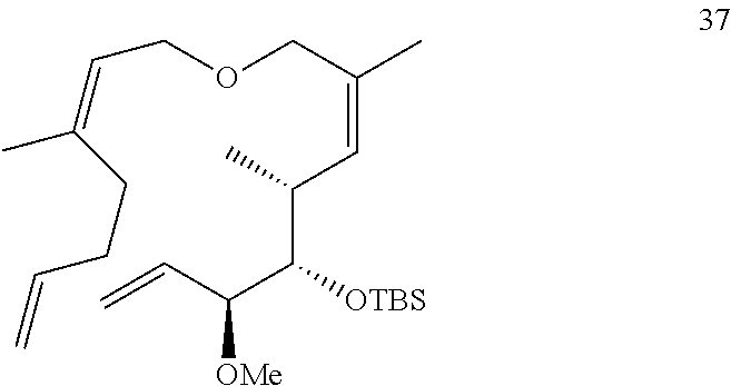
C(OCC(C)=CC(C)C(C(C=C)[OMe])[OTBS])C=C(C)CCC=C
